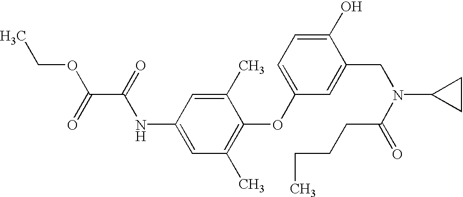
CCOC(C(NC1=CC(C)=C(OC2=CC=C(O)C(CN(C(CCCC)=O)C3CC3)=C2)C(C)=C1)=O)=O
